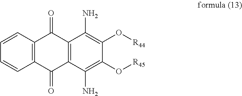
C12=C(C=CC=C1)C(=O)C1=C(C2=O)C(N)=C(O[R45])C(O[R44])=C1N
